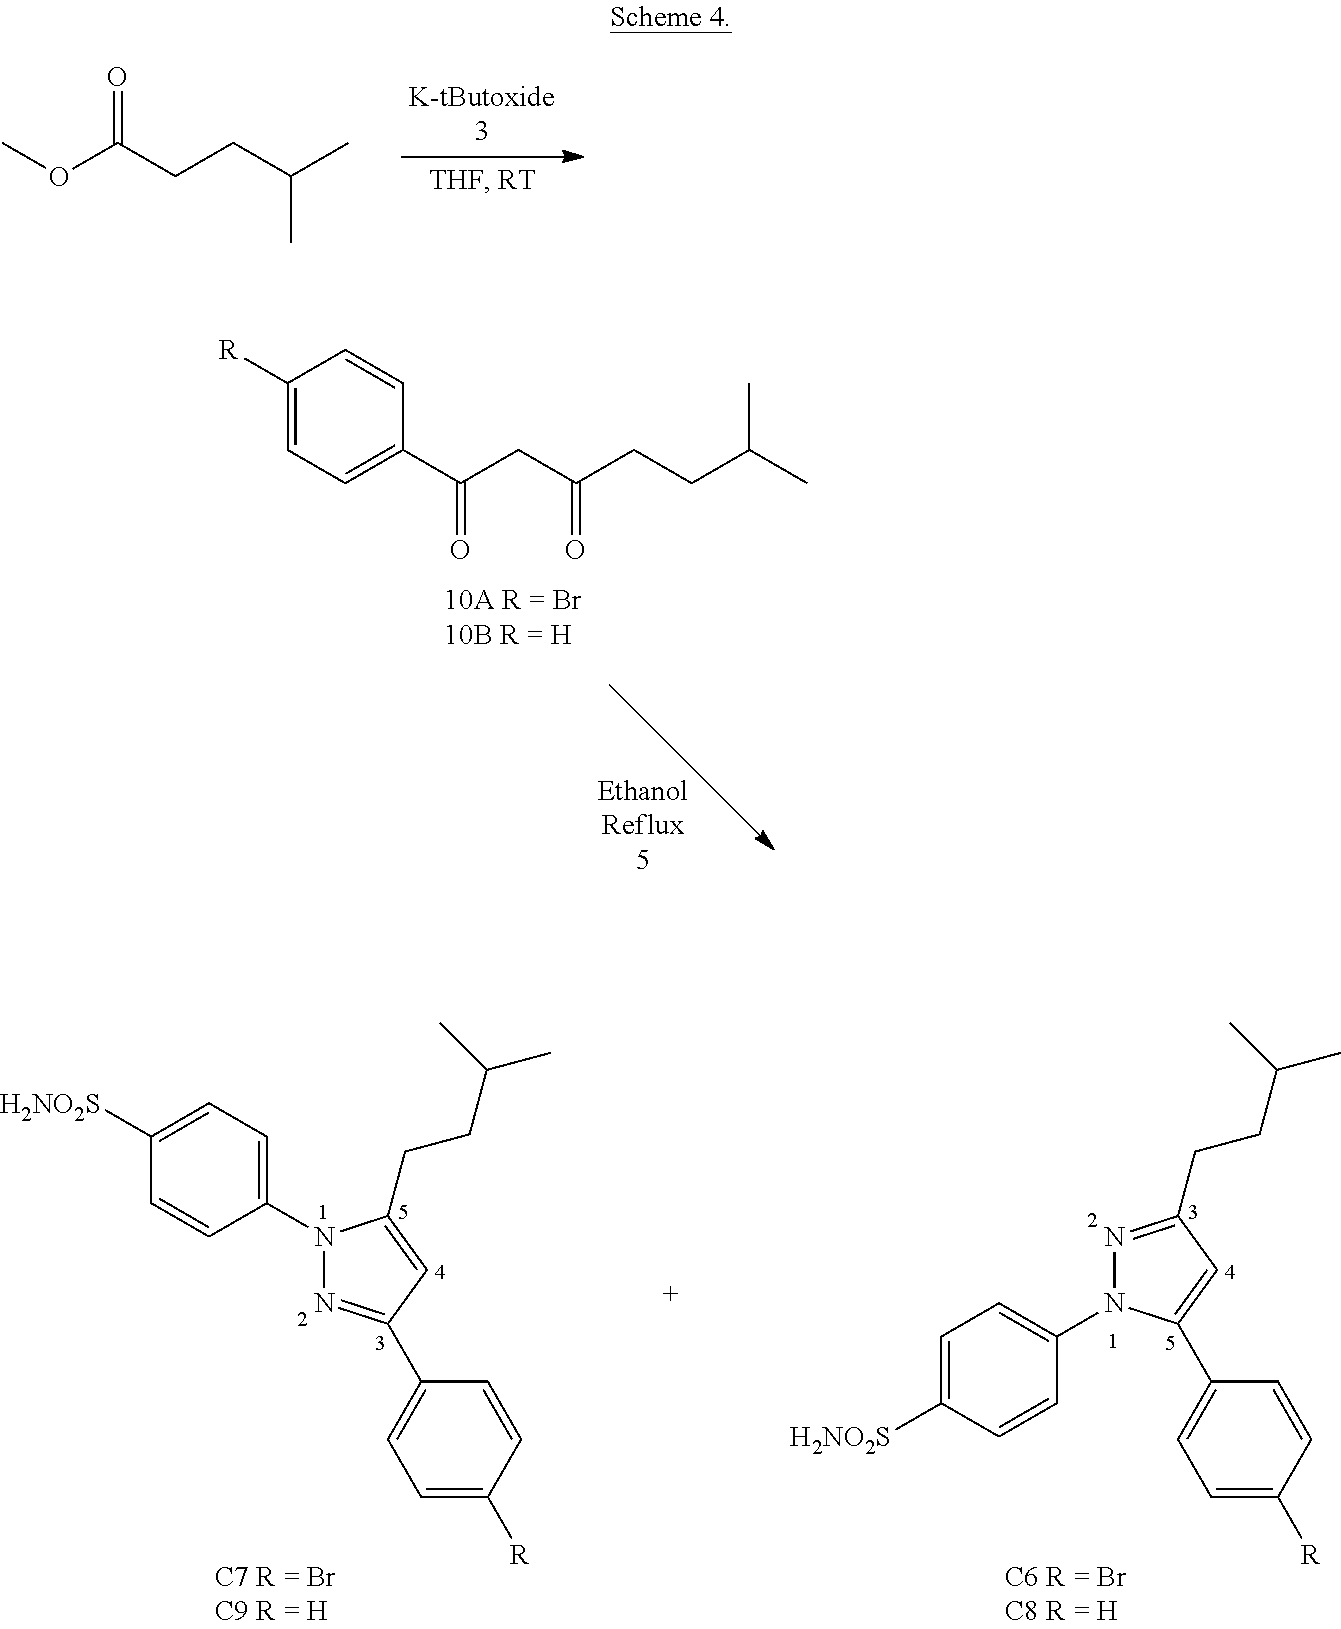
COC(CCC(C)C)=O.C1([R])=CC=C(C(CC(CCC(C)C)=O)=O)C=C1.N1(C2=CC=C([H2NO2S])C=C2)N=C(C2=CC=C([R])C=C2)C=C1CCC(C)C.N1=C(CCC(C)C)C=C(C2=CC=C([R])C=C2)N1C1=CC=C([H2NO2S])C=C1
